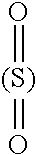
[(S)](=O)=O
